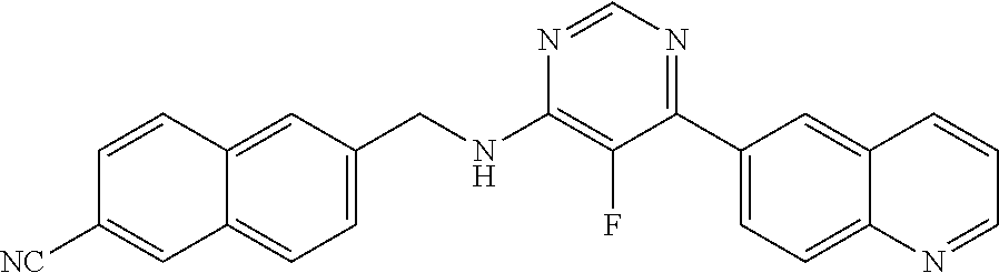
N1=CN=C(C2=CC=C3C(=C2)C=CC=N3)C(F)=C1NCC1=CC=C2C(=C1)C=CC([NC])=C2
